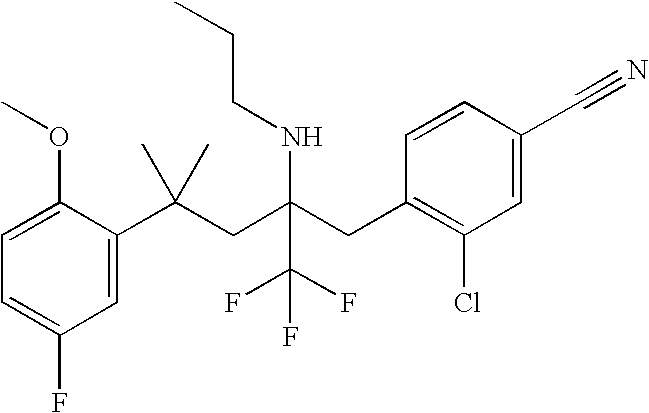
C1=C(C(CC(CC2=C(Cl)C=C(C#N)C=C2)(NCCC)C(F)(F)F)(C)C)C(OC)=CC=C1F
